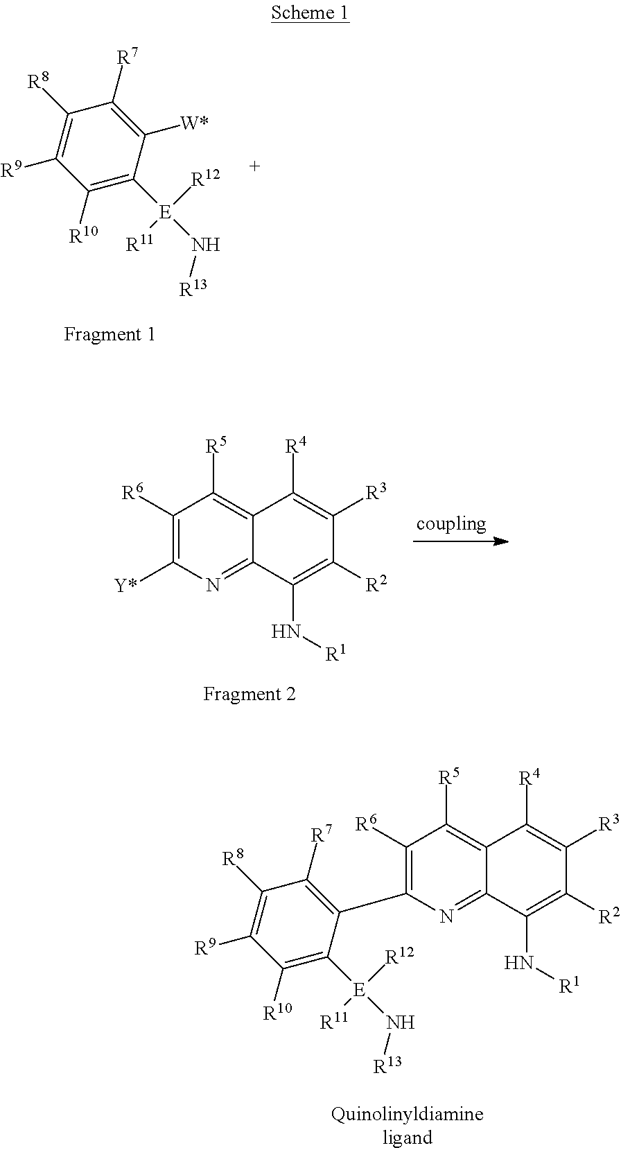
C1([R10])=C([E](N[R13])([R12])[R11])C([W*])=C([R7])C([R8])=C1[R9].C1([R6])=C([Y*])N=C2C(=C1[R5])C([R4])=C([R3])C([R2])=C2N[R1].C1([R6])=C(C2=C([R7])C([R8])=C([R9])C([R10])=C2[E](N[R13])([R12])[R11])N=C2C(=C1[R5])C([R4])=C([R3])C([R2])=C2N[R1]
